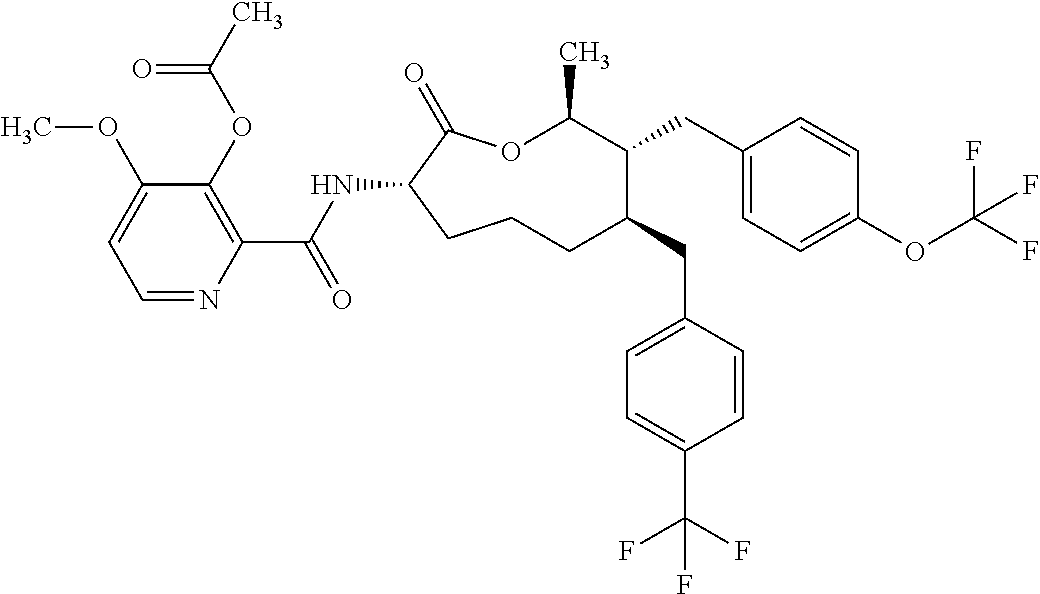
C1CC(NC(C2=C(OC(C)=O)C(OC)=CC=N2)=O)C(=O)OC(C)C(CC2=CC=C(OC(F)(F)F)C=C2)C(CC2=CC=C(C(F)(F)F)C=C2)C1
